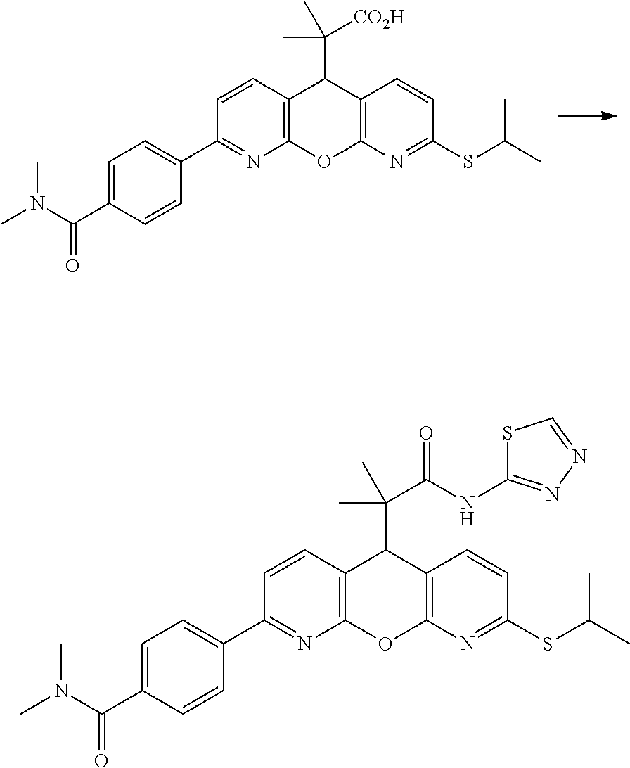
C1=C(C(N(C)C)=O)C=CC(C2=NC3=C(C=C2)C(C([CO2H])(C)C)C2=C(O3)N=C(SC(C)C)C=C2)=C1.C1=C(C(N(C)C)=O)C=CC(C2=NC3=C(C=C2)C(C(C)(C(NC2=NN=CS2)=O)C)C2=C(O3)N=C(SC(C)C)C=C2)=C1
